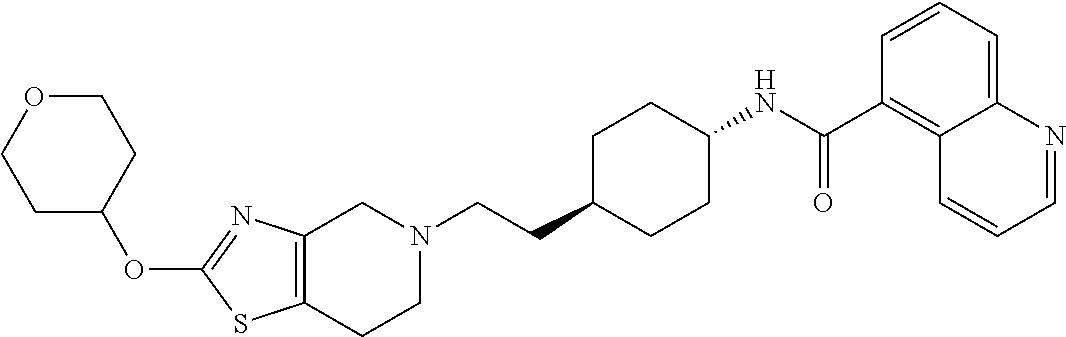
C1(OC2CCOCC2)=NC2=C(S1)CCN(CCC1CCC(NC(C3=C4C(=CC=C3)N=CC=C4)=O)CC1)C2
